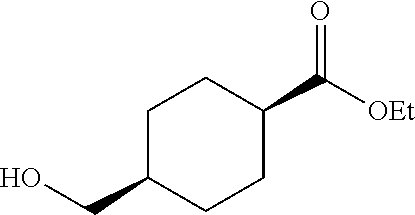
C1C(CO)CCC(C([OEt])=O)C1
